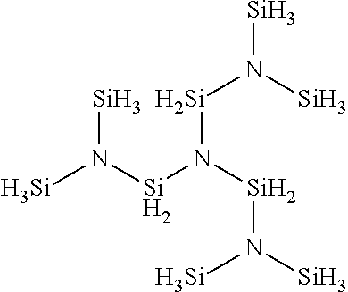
[Si](N([Si])[Si])N([Si]N([Si])[Si])[Si]N([Si])[Si]
